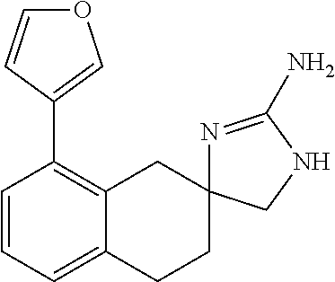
C1=CC=C2C(=C1C1=COC=C1)CC1(CC2)N=C(N)NC1
